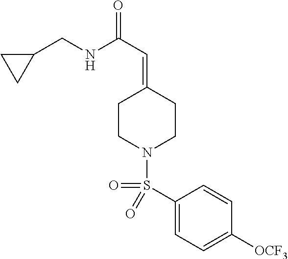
C(NC(C=C1CCN(S(C2=CC=C([OCF3])C=C2)(=O)=O)CC1)=O)C1CC1
